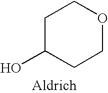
C1C(O)CCOC1
